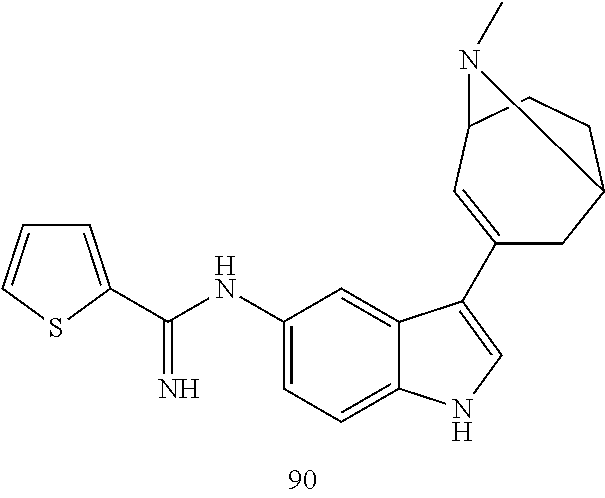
C1(NC(=N)C2=CC=CS2)=CC=C2C(=C1)C(C1=CC3CCC(C1)N3C)=CN2
